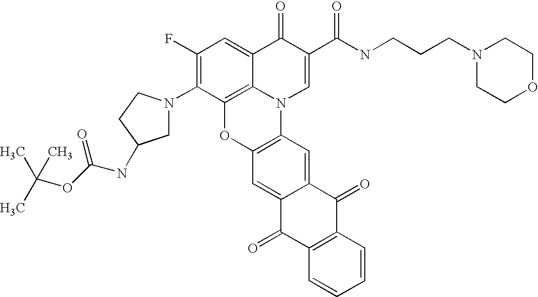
C12=C3C(=CC(F)=C1N1CC(NC(OC(C)(C)C)=O)CC1)C(=O)C(C(=O)NCCCN1CCOCC1)=CN3C1=C(O2)C=C2C(=C1)C(=O)C1=C(C2=O)C=CC=C1
